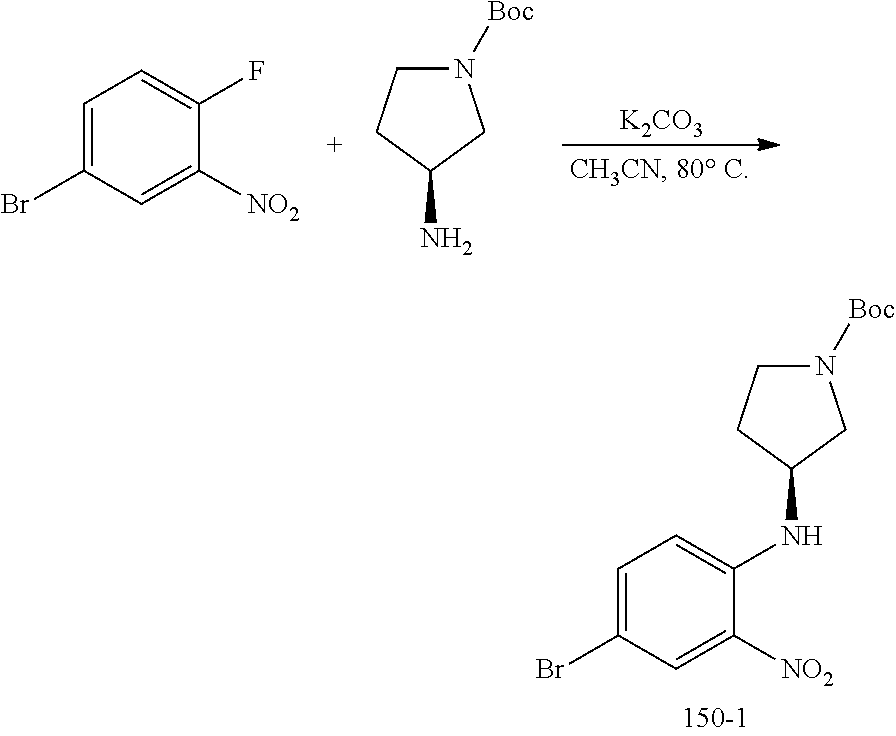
N1([Boc])CCC(NC2=CC=C(Br)C=C2[NO2])C1.C1=C(Br)C=C([NO2])C(F)=C1.N1([Boc])CCC(N)C1.[K2CO3]
